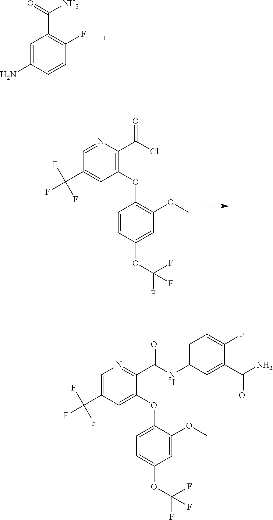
C(C1=C(F)C=CC(N)=C1)(N)=O.C1=NC(C(=O)Cl)=C(OC2=C(OC)C=C(OC(F)(F)F)C=C2)C=C1C(F)(F)F.C1=C(C(F)(F)F)C=C(OC2=CC=C(OC(F)(F)F)C=C2OC)C(C(=O)NC2=CC=C(F)C(C(=O)N)=C2)=N1
